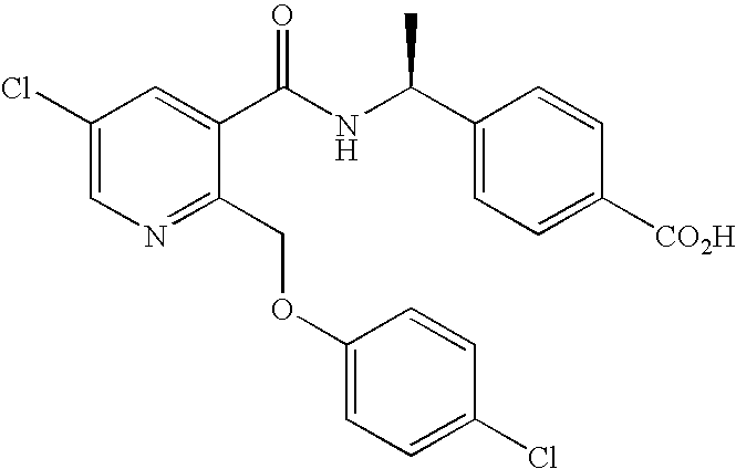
C1(Cl)=CN=C(COC2=CC=C(Cl)C=C2)C(C(NC(C2=CC=C([CO2H])C=C2)C)=O)=C1
